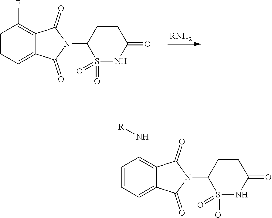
[RNH2].C1=C2C(=O)N(C3CCC(=O)NS3(=O)=O)C(=O)C2=C(F)C=C1.C1=C2C(=O)N(C3CCC(=O)NS3(=O)=O)C(=O)C2=C(N[R])C=C1
